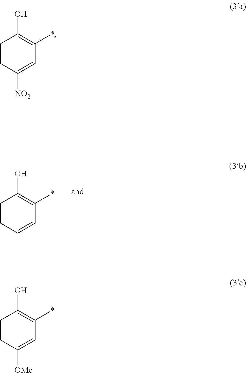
C1=CC=CC(*)=C1O.C1=CC([NO2])=CC(*)=C1O.C1=CC([OMe])=CC(*)=C1O
